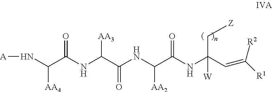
[A]NC(C(NC(C(NC(C(NC(C=C([R1])[R2])(C[Z])[W])=O)[AA2])=O)[AA3])=O)[AA4]
